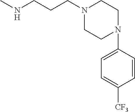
CNCCCN1CCN(C2=CC=C([CF3])C=C2)CC1
